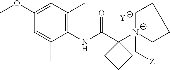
[Y].C1=C(C)C(NC(C2([N+]3(C[Z])CCCC3)CCC2)=O)=C(C)C=C1OC
